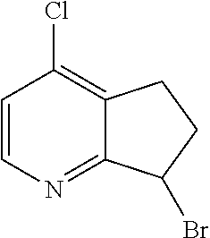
C1=CN=C2C(=C1Cl)CCC2Br
